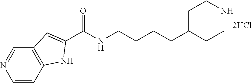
C1=CC2=C(C=N1)C=C(C(NCCCCC1CCNCC1)=O)N2
